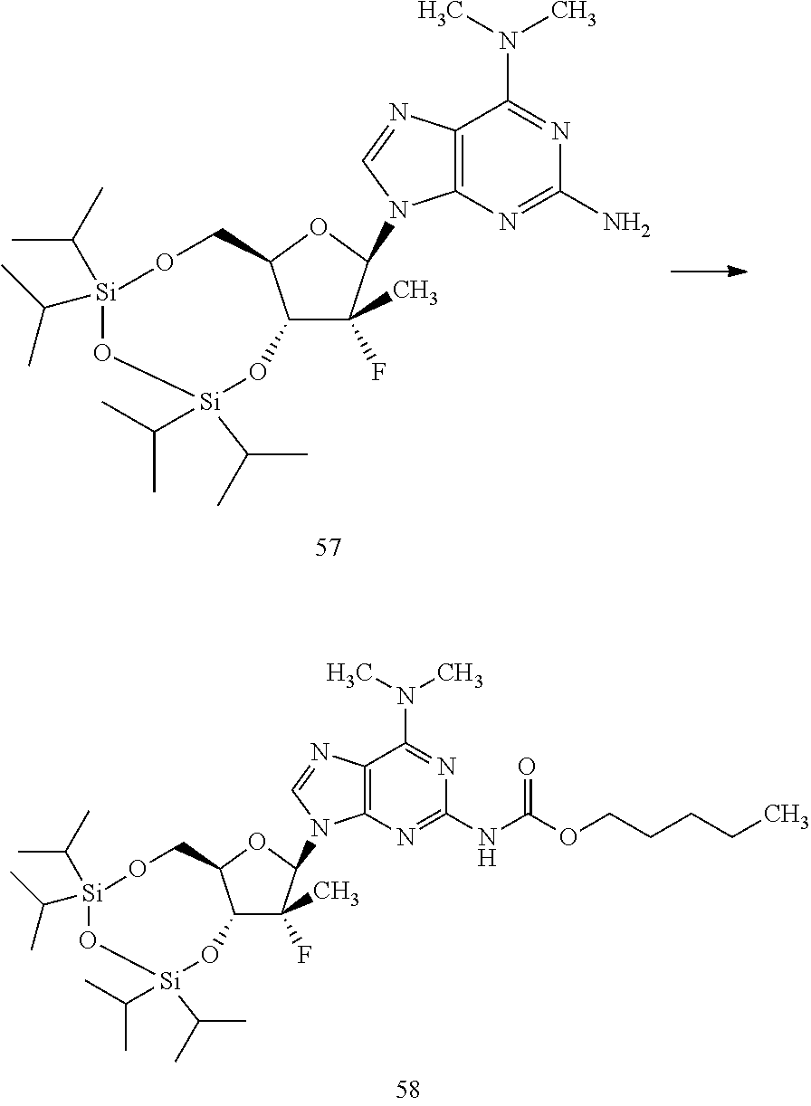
C12=C(N=C(N)N=C1N(C)C)N(C1C(C)(F)C3C(O1)CO[Si](C(C)C)(C(C)C)O[Si](C(C)C)(C(C)C)O3)C=N2.C12=C(N=C(NC(=O)OCCCCC)N=C1N(C)C)N(C1C(C)(F)C3C(O1)CO[Si](C(C)C)(C(C)C)O[Si](C(C)C)(C(C)C)O3)C=N2
